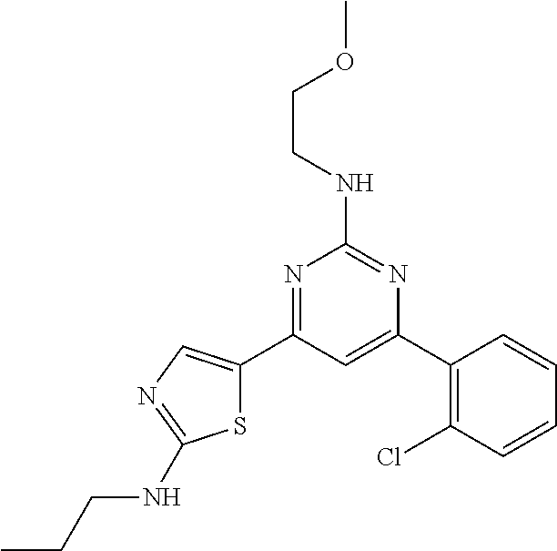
N1=C(C2=CN=C(NCCC)S2)C=C(C2=C(Cl)C=CC=C2)N=C1NCCOC
